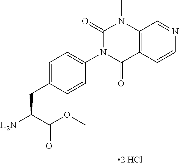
C12=C(C=CN=C1)C(=O)N(C1=CC=C(CC(C(=O)OC)N)C=C1)C(=O)N2C
